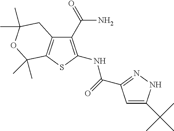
C1(C(N)=O)=C(NC(=O)C2=NNC(C(C)(C)C)=C2)SC2=C1CC(C)(C)OC2(C)C
